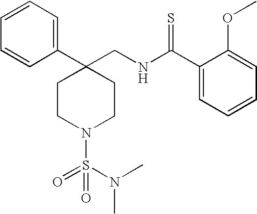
C1(CNC(C2=CC=CC=C2OC)=S)(C2=CC=CC=C2)CCN(S(N(C)C)(=O)=O)CC1
